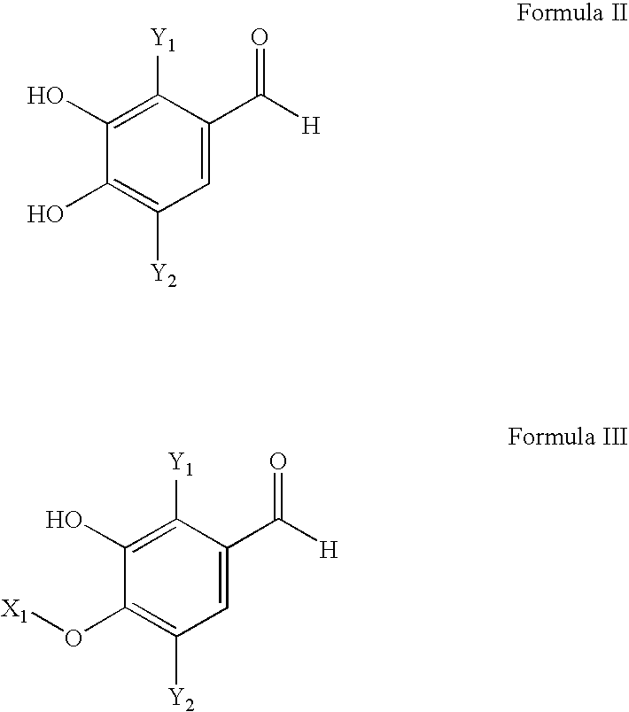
C1=C(C([H])=O)C([Y1])=C(O)C(O)=C1[Y2].C1=C(C([H])=O)C([Y1])=C(O)C(O[X1])=C1[Y2]
